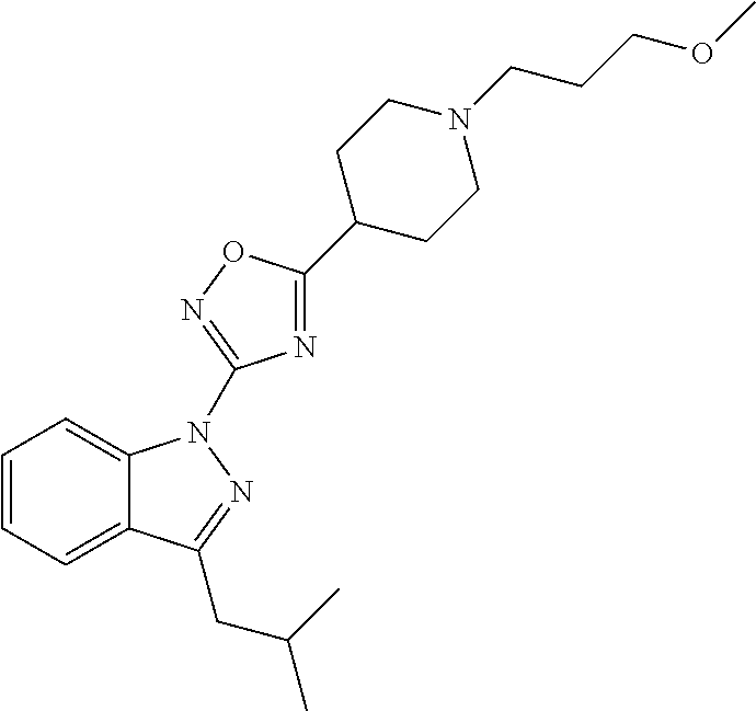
C1=CC=C2C(=C1)N(C1=NOC(C3CCN(CCCOC)CC3)=N1)N=C2CC(C)C
